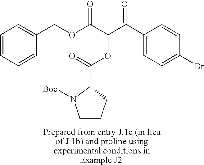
C1(C(C(C(OCC2=CC=CC=C2)=O)OC(=O)C2CCCN2[Boc])=O)=CC=C(Br)C=C1
